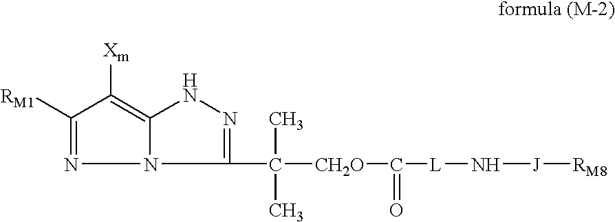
C1([RM1])=NN2C(=C1[Xm])NN=C2C([CH2O]C([L]N[J][RM8])=O)(C)C
